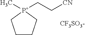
C1CC[P+](CC[CN])(C)C1.[CF3SO3-]
